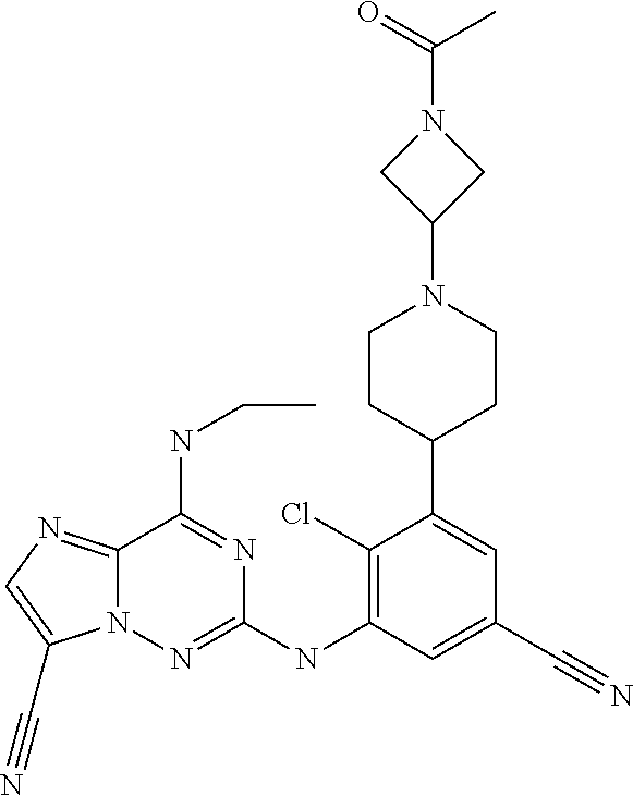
C1CC(C2=CC(C#N)=CC(NC3=NN4C(=NC=C4C#N)C(NCC)=N3)=C2Cl)CCN1C1CN(C(C)=O)C1
